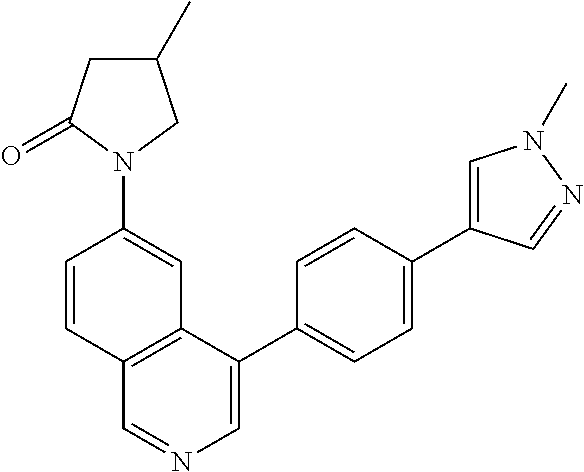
C1(C)CC(=O)N(C2=CC3=C(C=C2)C=NC=C3C2=CC=C(C3=CN(C)N=C3)C=C2)C1
